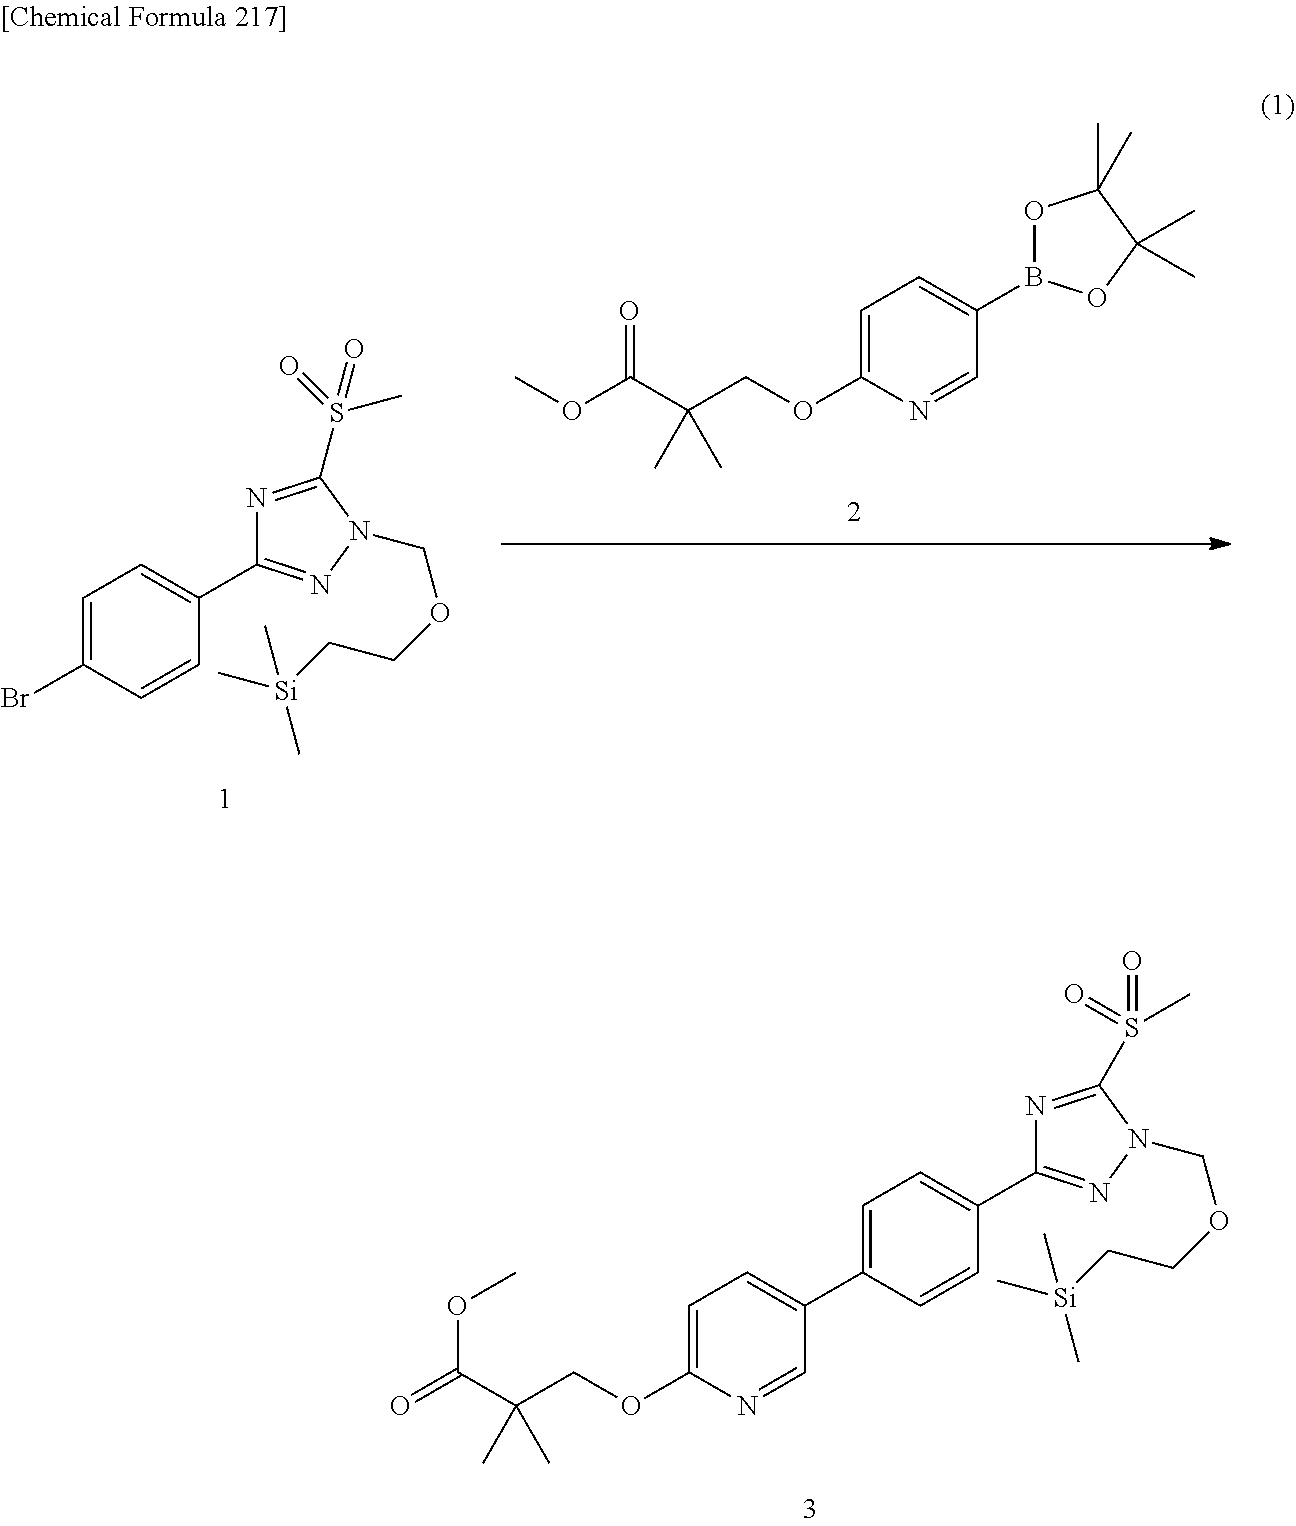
C1(C2=CC=C(OCC(C(=O)OC)(C)C)N=C2)=CC=C(C2=NN(COCC[Si](C)(C)C)C(S(=O)(=O)C)=N2)C=C1.B1(C2=CC=C(OCC(C(OC)=O)(C)C)N=C2)OC(C)(C)C(C)(C)O1.C1(Br)=CC=C(C2=NN(COCC[Si](C)(C)C)C(S(C)(=O)=O)=N2)C=C1
